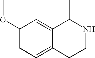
C1(OC)=CC=C2C(=C1)C(C)NCC2
